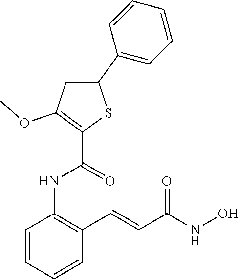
C1=CC=CC(C=CC(NO)=O)=C1NC(=O)C1=C(OC)C=C(C2=CC=CC=C2)S1
